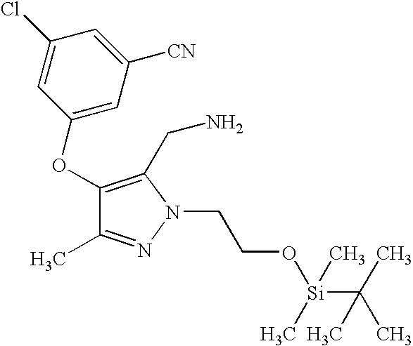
C1(OC2=CC([CN])=CC(Cl)=C2)=C(CN)N(CCO[Si](C(C)(C)C)(C)C)N=C1C
